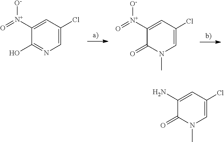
C1([N+](=O)[O-])=CC(Cl)=CN=C1O.C1([N+](=O)[O-])=CC(Cl)=CN(C)C1=O.C1(N)=CC(Cl)=CN(C)C1=O
